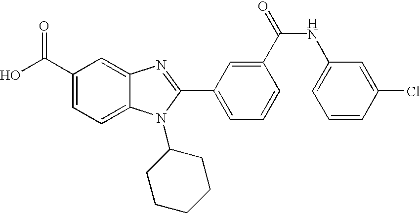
OC(C1=CC=C2C(=C1)N=C(C1=CC=CC(C(=O)NC3=CC=CC(Cl)=C3)=C1)N2C1CCCCC1)=O
